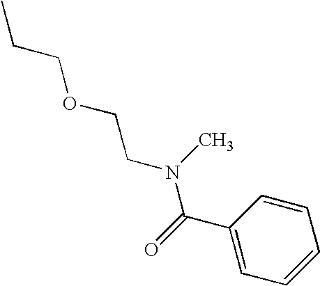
CCCOCCN(C(C1=CC=CC=C1)=O)C
